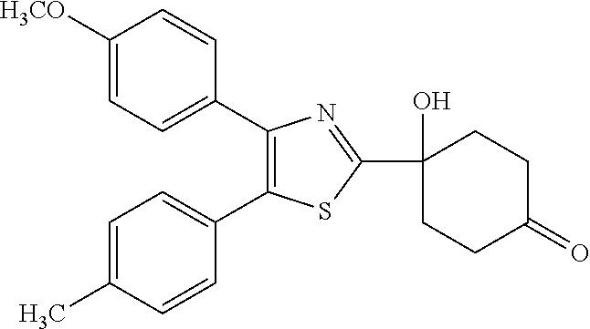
C1([H3CO])=CC=C(C2=C(C3=CC=C(C)C=C3)SC(C3(O)CCC(=O)CC3)=N2)C=C1
